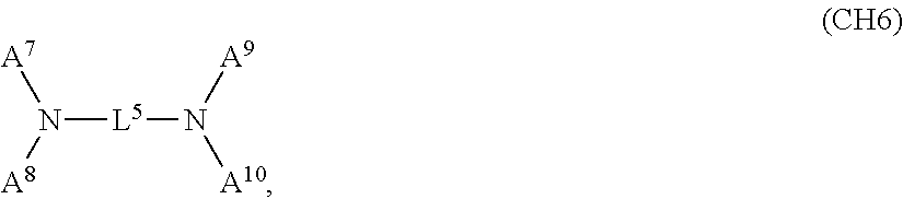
[L5](N([A8])[A7])N([A10])[A9]
